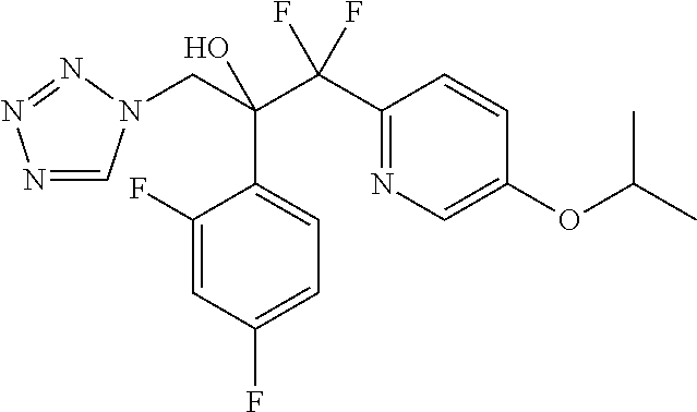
N1=CN(CC(C(C2=NC=C(OC(C)C)C=C2)(F)F)(O)C2=CC=C(F)C=C2F)N=N1
